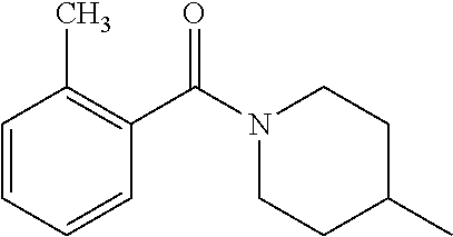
C1=CC=CC(C(N2CCC(C)CC2)=O)=C1C
